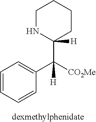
C1NC([H])(C([CO2Me])([H])C2=CC=CC=C2)CCC1
